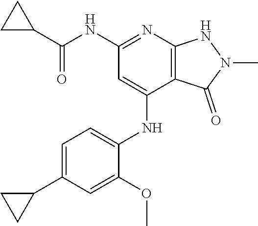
N(C1=NC2=C(C(NC3=CC=C(C4CC4)C=C3OC)=C1)C(=O)N(C)N2)C(C1CC1)=O
